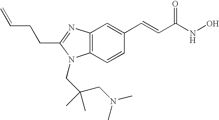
C12=C(N=C(CCC=C)N1CC(C)(CN(C)C)C)C=C(C=CC(NO)=O)C=C2
